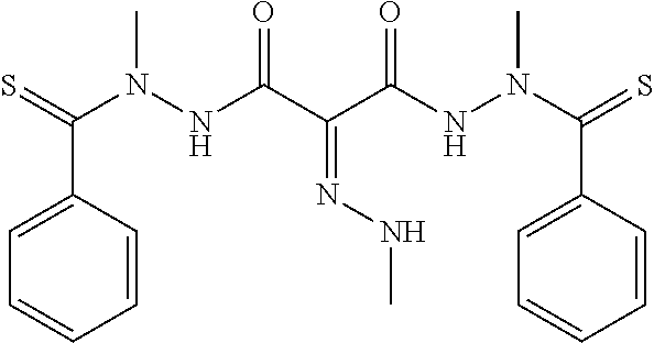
S=C(C1=CC=CC=C1)N(C)NC(=O)C(C(=O)NN(C)C(C1=CC=CC=C1)=S)=NNC
